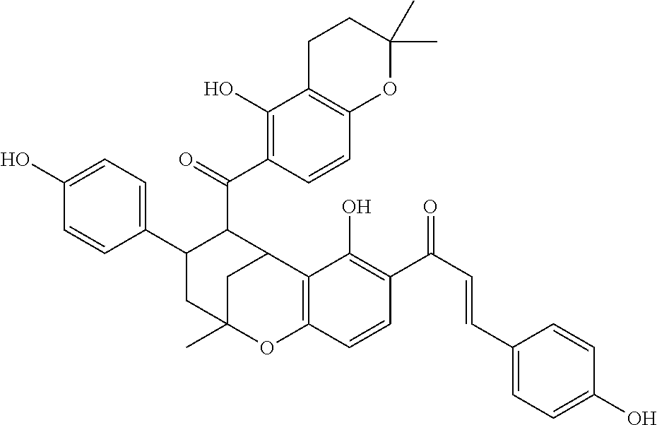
C1(C2C(C(C3=C(O)C4=C(C=C3)OC(C)(C)CC4)=O)C3CC(C)(C2)OC2=C3C(O)=C(C(C=CC3=CC=C(O)C=C3)=O)C=C2)=CC=C(O)C=C1
